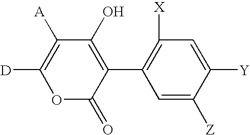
C1([A])=C([D])OC(=O)C(C2=C([X])C=C([Y])C([Z])=C2)=C1O
